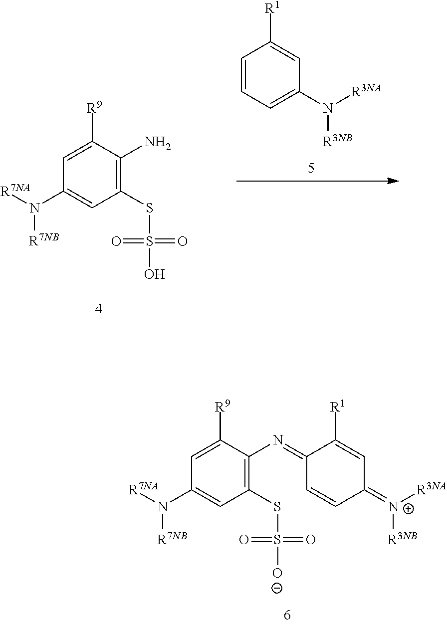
C1(SS(=O)(=O)O)=C(N)C([R9])=CC(N([R7NA])[R7NB])=C1.C1=CC=C(N([R3NA])[R3NB])C=C1[R1].C1(SS(=O)(=O)[O-])=C(N=C2C=CC(=[N+]([R3NA])[R3NB])C=C2[R1])C([R9])=CC(N([R7NA])[R7NB])=C1
